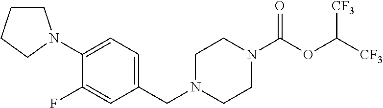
C1(N2CCCC2)=CC=C(CN2CCN(C(OC([CF3])[CF3])=O)CC2)C=C1F
